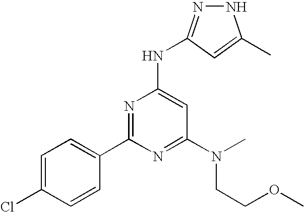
N1N=C(NC2=CC(N(CCOC)C)=NC(C3=CC=C(Cl)C=C3)=N2)C=C1C
